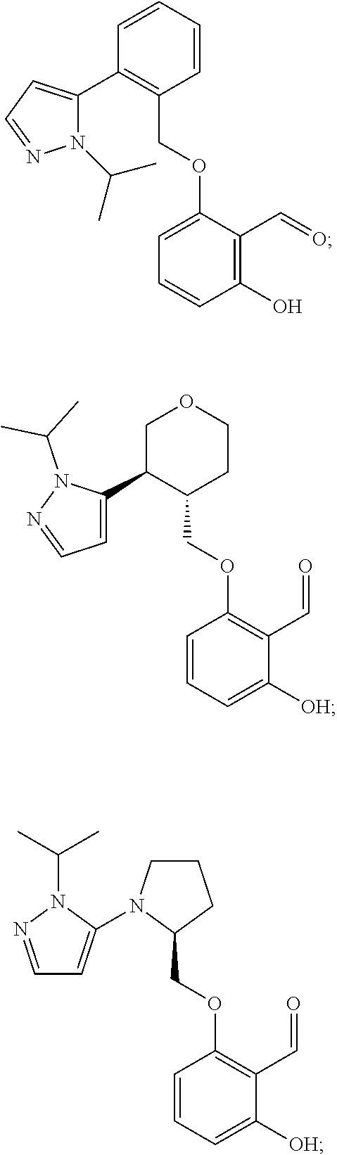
C1=CC=CC(COC2=CC=CC(O)=C2C=O)=C1C1=CC=NN1C(C)C.C1C(C2=CC=NN2C(C)C)C(COC2=C(C=O)C([OH])=CC=C2)CCO1.C1(COC2=C(C=O)C([OH])=CC=C2)CCCN1C1=CC=NN1C(C)C
